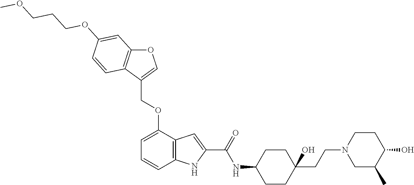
C12=C(C(OCC3=COC4=C3C=CC(OCCCOC)=C4)=CC=C1)C=C(C(=O)NC1CCC(CCN3CC(C)C(O)CC3)(O)CC1)N2
